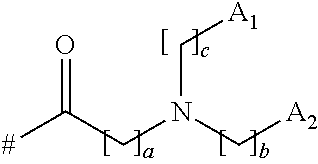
O=C(CN(C[A2])C[A1])[#]
